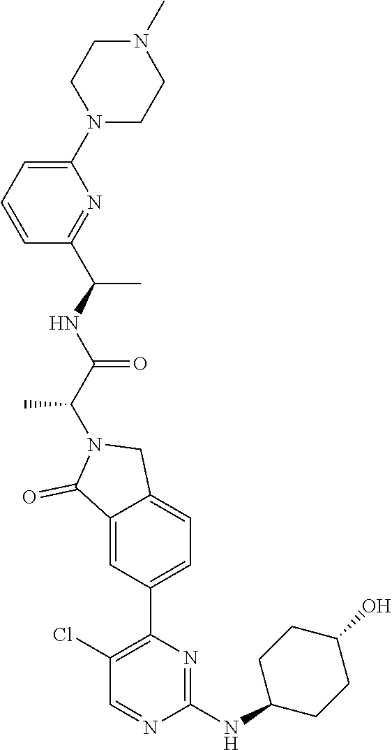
C1(NC2CCC(O)CC2)=NC(C2=CC=C3C(=C2)C(=O)N(C(C(NC(C2=NC(N4CCN(C)CC4)=CC=C2)C)=O)C)C3)=C(Cl)C=N1
